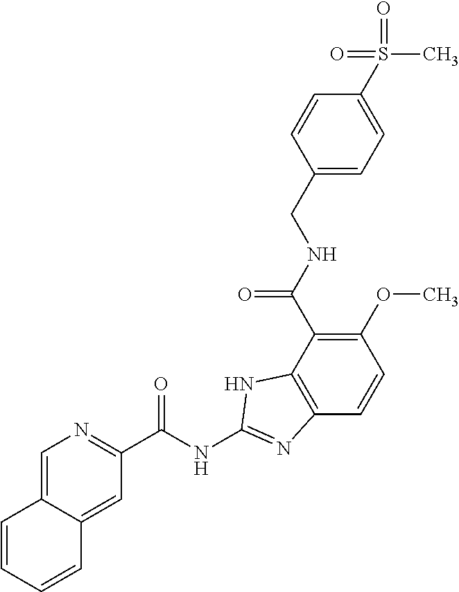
C12=CN=C(C(NC3=NC4=C(C(C(NCC5=CC=C(S(C)(=O)=O)C=C5)=O)=C(OC)C=C4)N3)=O)C=C1C=CC=C2
